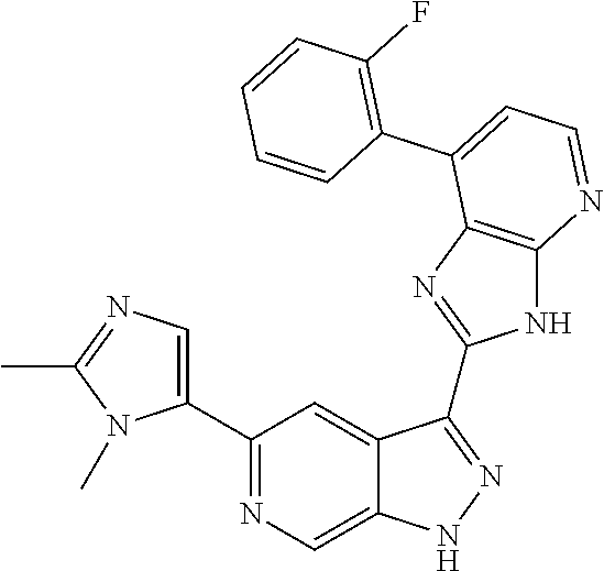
C1(C2=NC=C3C(=C2)C(C2=NC4=C(N2)N=CC=C4C2=C(F)C=CC=C2)=NN3)=CN=C(C)N1C
